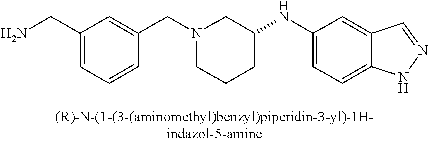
C1(CN)=CC=CC(CN2CCCC(NC3=CC=C4C(=C3)C=NN4)C2)=C1
